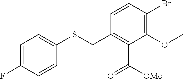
C1=CC(Br)=C(OC)C(C([OMe])=O)=C1CSC1=CC=C(F)C=C1
